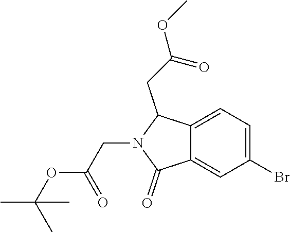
O(C)C(CC1C2=CC=C(Br)C=C2C(=O)N1CC(OC(C)(C)C)=O)=O
